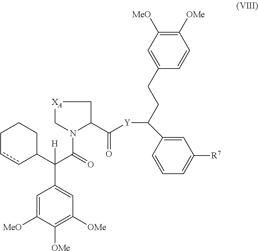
C1=C([MeO])C([OMe])=C([OMe])C=C1C(C(N1C(C(=O)[Y]C(C2=CC([R7])=CC=C2)CCC2=CC([MeO])=C([OMe])C=C2)C[XA]C1)=O)(C1CCCcc1)[H]
